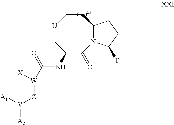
[U]1CC(NC([W]([X])[Z][V]([A1])[A2])=O)C(=O)N2C(CC1)CCC2[T]
